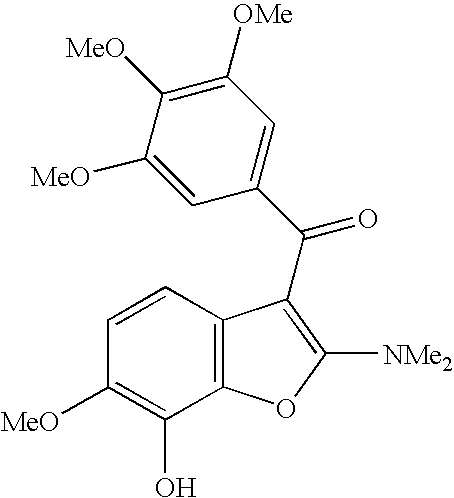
C1=C([MeO])C([MeO])=C([OMe])C=C1C(=O)C1=C([NMe2])OC2=C1C=CC([MeO])=C2O
